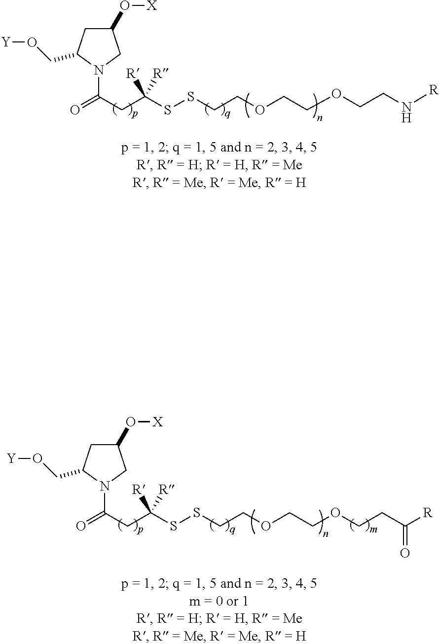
C1(O[X])CC(CO[Y])N(C(=O)CC(SSCCOCCOCCN[R])([R])[R])C1.C1(O[X])CC(CO[Y])N(C(=O)CC(SSCCOCCOCCC([R])=O)([R])[R])C1
